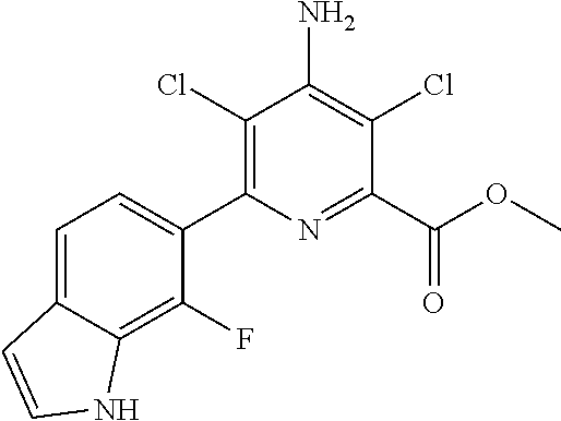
C1(Cl)=C(C2=CC=C3C(=C2F)NC=C3)N=C(C(OC)=O)C(Cl)=C1N
